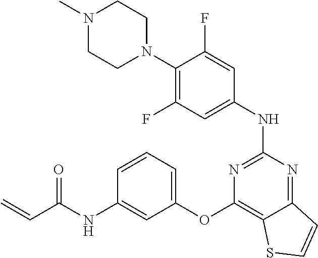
N1(C)CCN(C2=C(F)C=C(NC3=NC(OC4=CC=CC(NC(C=C)=O)=C4)=C4C(=N3)C=CS4)C=C2F)CC1
